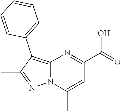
N12C(=C(C3=CC=CC=C3)C(C)=N1)N=C(C(=O)O)C=C2C
